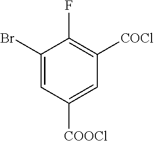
C1(Br)=CC([COOCl])=CC([COCl])=C1F
